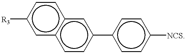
[R3]c1cc2c(cc1)cc(-c1ccc([NCS])cc1)cc2
